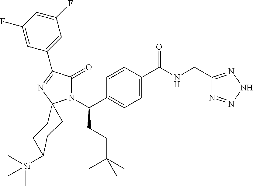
C1=CC(C(N2C(=O)C(C3=CC(F)=CC(F)=C3)=NC23CCC([Si](C)(C)C)CC3)CCC(C)(C)C)=CC=C1C(NCC1=NNN=N1)=O
